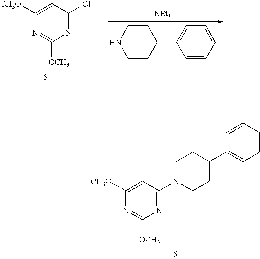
C1([CH3O])=CC(Cl)=NC([OCH3])=N1.[NEt3].N1CCC(C2=CC=CC=C2)CC1.C1([CH3O])=CC(N2CCC(C3=CC=CC=C3)CC2)=NC([OCH3])=N1
